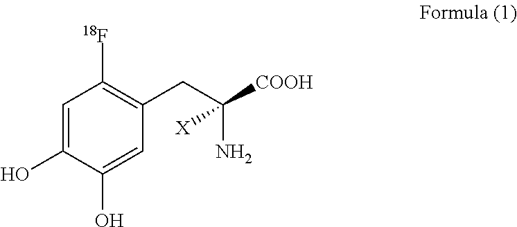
C1=C(O)C(O)=CC(CC(N)([X])[COOH])=C1[18F]
